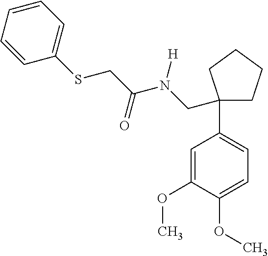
O(C1=CC=C(C2(CN(C(=O)CSC3=CC=CC=C3)[H])CCCC2)C=C1OC)C
